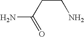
NC(CCN)=O
